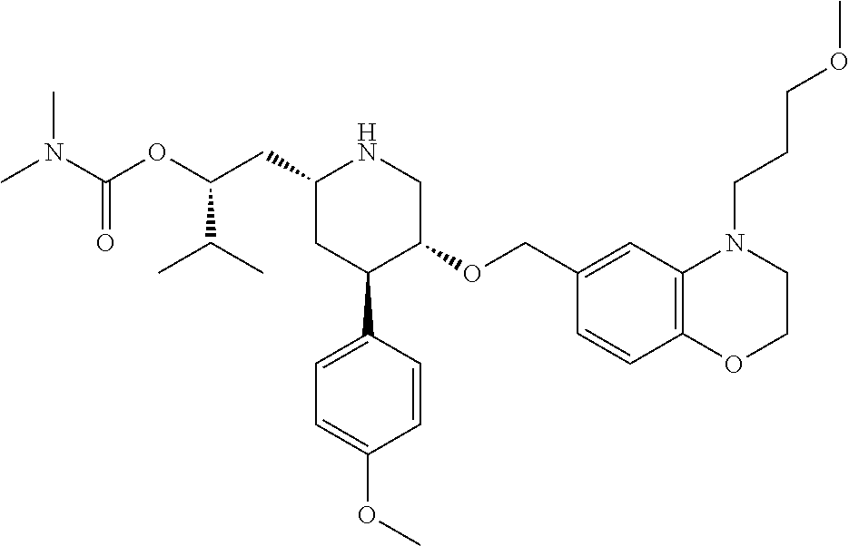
C1(CC(OC(N(C)C)=O)C(C)C)CC(C2=CC=C(OC)C=C2)C(OCC2=CC3=C(C=C2)OCCN3CCCOC)CN1
